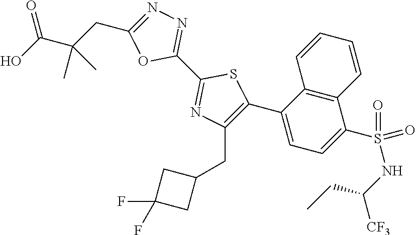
C1(C2=NN=C(CC(C(O)=O)(C)C)O2)=NC(CC2CC(F)(F)C2)=C(C2=CC=C(S(NC(CC)[CF3])(=O)=O)C3=C2C=CC=C3)S1
